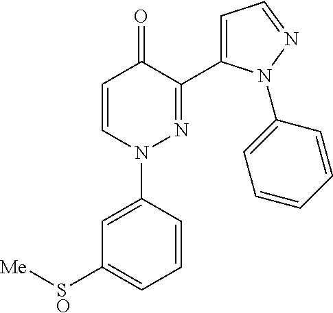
C1=CN(C2=CC([SO][Me])=CC=C2)N=C(C2=CC=NN2C2=CC=CC=C2)C1=O
